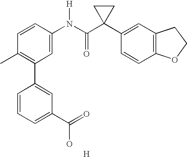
C1=CC(N(C(C2(C3=CC4=C(C=C3)OCC4)CC2)=O)[H])=CC(C2=CC(C(=O)O)=CC=C2)=C1C.[H]
